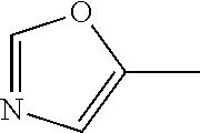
C1=NC=C(C)O1
